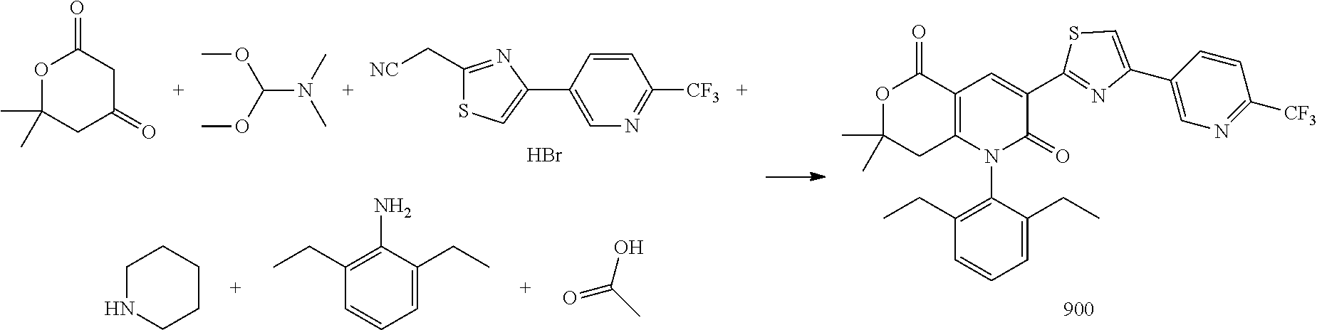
C1=C(C2=CSC(C3=CC4=C(N(C5=C(CC)C=CC=C5CC)C3=O)CC(C)(C)OC4=O)=N2)C=CC([CF3])=N1.C1(CC)=C(N)C(CC)=CC=C1.C1NCCCC1.O=C(C)O.C1=C(C2=CSC(C[NC])=N2)C=CC([CF3])=N1.Br.C1C(=O)CC(C)(C)OC1=O.C(N(C)C)(OC)OC
